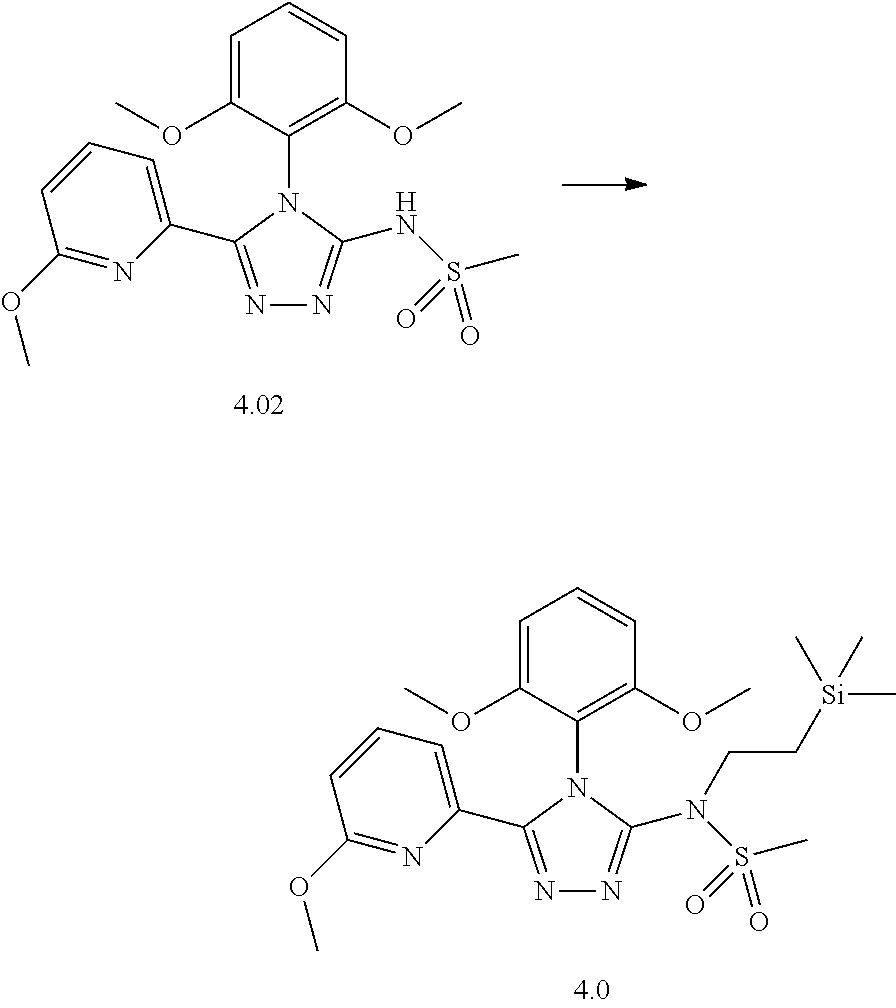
C1=C(OC)C(N2C(C3=CC=CC(OC)=N3)=NN=C2NS(C)(=O)=O)=C(OC)C=C1.C1=C(OC)C(N2C(C3=CC=CC(OC)=N3)=NN=C2N(S(C)(=O)=O)CC[Si](C)(C)C)=C(OC)C=C1
